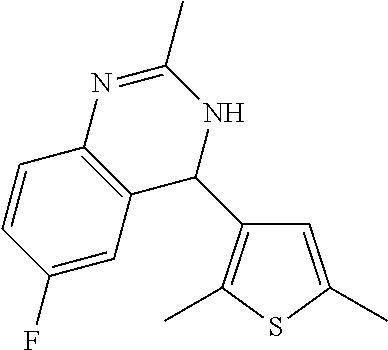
C1=C(C)SC(C)=C1C1NC(C)=NC2=C1C=C(F)C=C2
